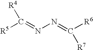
[R5]C(=NN=C([R6])[R7])[R4]
